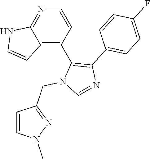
N1=C2C(=C(C3=C(C4=CC=C(F)C=C4)N=CN3CC3=NN(C)C=C3)C=C1)C=CN2
